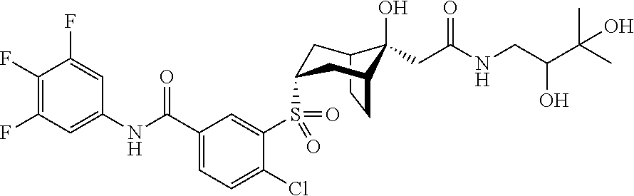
C12CCC(CC(S(C3=CC(C(NC4=CC(F)=C(F)C(F)=C4)=O)=CC=C3Cl)(=O)=O)C1)C2(O)CC(NCC(O)C(C)(C)O)=O
